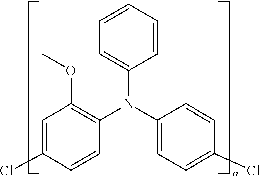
C1=C(Cl)C=CC(N(C2=CC=C(Cl)C=C2)C2=CC=CC=C2)=C1OC
